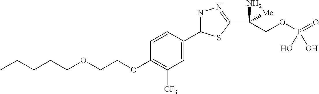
C(COCCOC1=C([CF3])C=C(C2=NN=C(C(COP(=O)(O)O)(N)[Me])S2)C=C1)CCC
